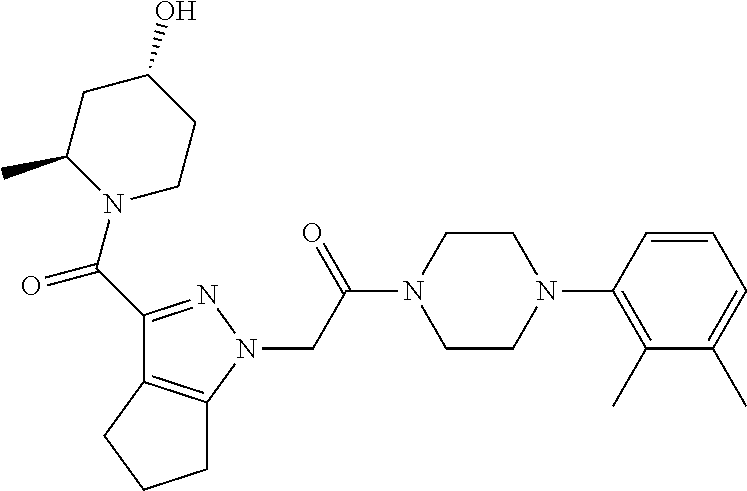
C(C(N1CCN(C2=C(C)C(C)=CC=C2)CC1)=O)N1N=C(C(=O)N2CCC(O)CC2C)C2=C1CCC2
